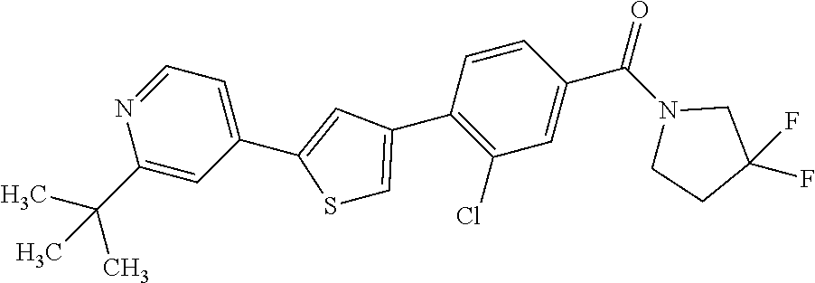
C1=NC(C(C)(C)C)=CC(C2=CC(C3=C(Cl)C=C(C(N4CCC(F)(F)C4)=O)C=C3)=CS2)=C1
